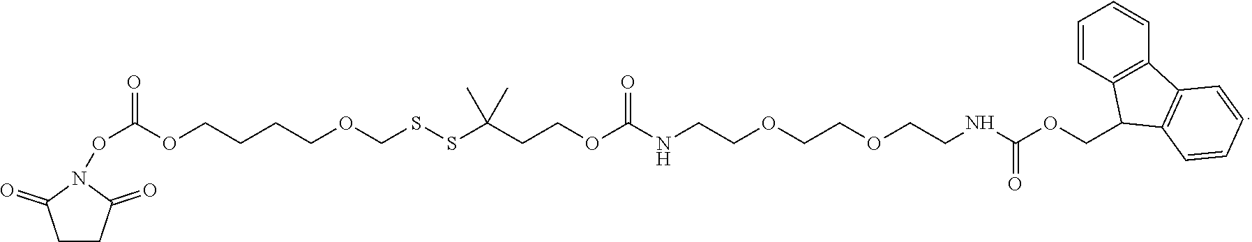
C(COCCNC(OCCC(SSCOCCCCOC(ON1C(=O)CCC1=O)=O)(C)C)=O)OCCNC(OCC1C2=C(C3=C1C=CC=C3)C=CC=C2)=O
